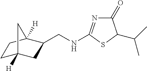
N(CC1CC2([H])CCC1([H])C2)C1=NC(=O)C(C(C)C)S1
